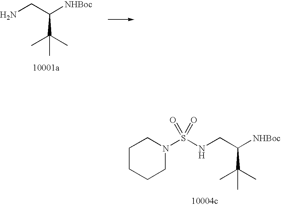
C1CCCN(S(NCC(C(C)(C)C)[NHBoc])(=O)=O)C1.NCC([NHBoc])C(C)(C)C
